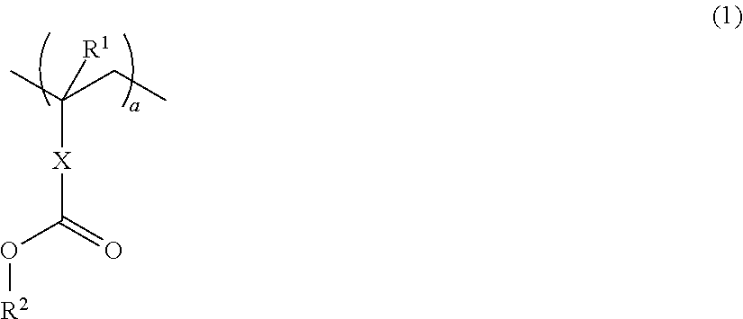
C([X]C(O[R2])=O)(C)(CC)[R1]
